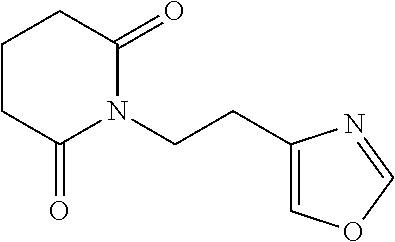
C1(CCN2C(=O)CCCC2=O)=COC=N1
